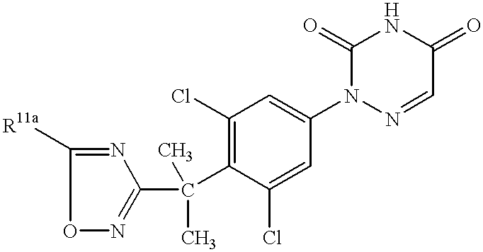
O1N=C(C(C)(C)C2=C(Cl)C=C(N3N=CC(=O)NC3=O)C=C2Cl)N=C1[R11a]
